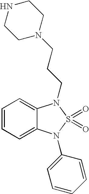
C1=CC=C2C(=C1)N(CCCN1CCNCC1)S(=O)(=O)N2C1=CC=CC=C1
